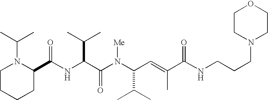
N(C(C(N(C(C(C)C)C=C(C)C(NCCCN1CCOCC1)=O)[Me])=O)C(C)C)C(C1N(C(C)C)CCCC1)=O
